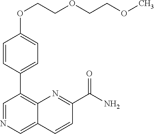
C1(OCCOCCOC)=CC=C(C2=C3C(=CN=C2)C=CC(C(N)=O)=N3)C=C1
